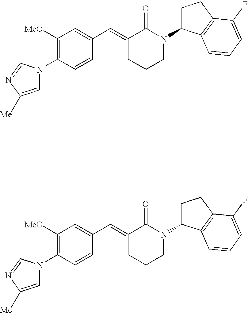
C1=CC(N2C=C([Me])N=C2)=C([OMe])C=C1C=C1CCCN(C2CCC3=C2C=CC=C3F)C1=O.C1=CC(N2C=C([Me])N=C2)=C([OMe])C=C1C=C1CCCN(C2CCC3=C2C=CC=C3F)C1=O
